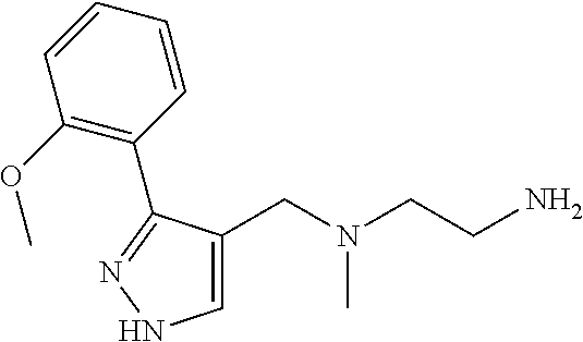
C1=C(CN(CCN)C)C(C2=C(OC)C=CC=C2)=NN1
